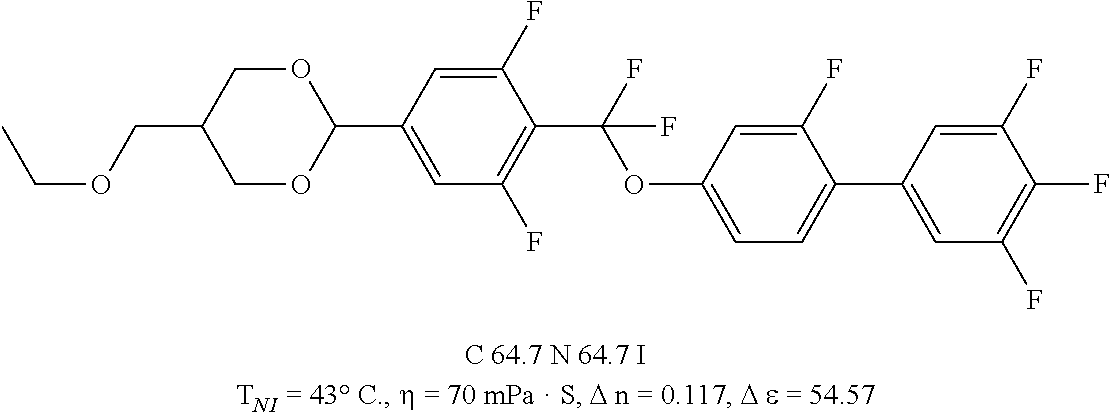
CCOCC1COC(C2=CC(F)=C(C(F)(OC3=CC=C(C4=CC(F)=C(F)C(F)=C4)C(F)=C3)F)C(F)=C2)OC1
